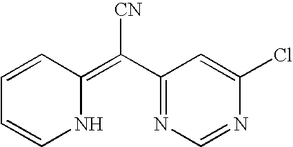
[CN]C(=C1C=CC=CN1)C1=NC=NC(Cl)=C1
